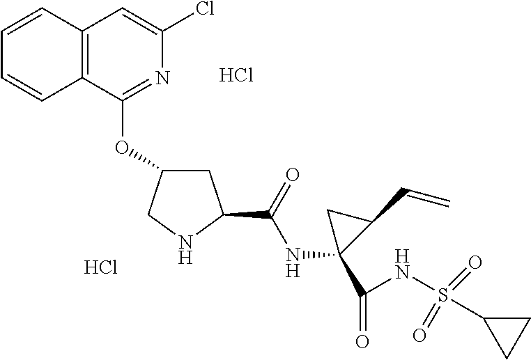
C12=C(C(OC3CC(C(NC4(C(=O)NS(C5CC5)(=O)=O)C(C=C)C4)=O)NC3)=NC(Cl)=C1)C=CC=C2.Cl.Cl
